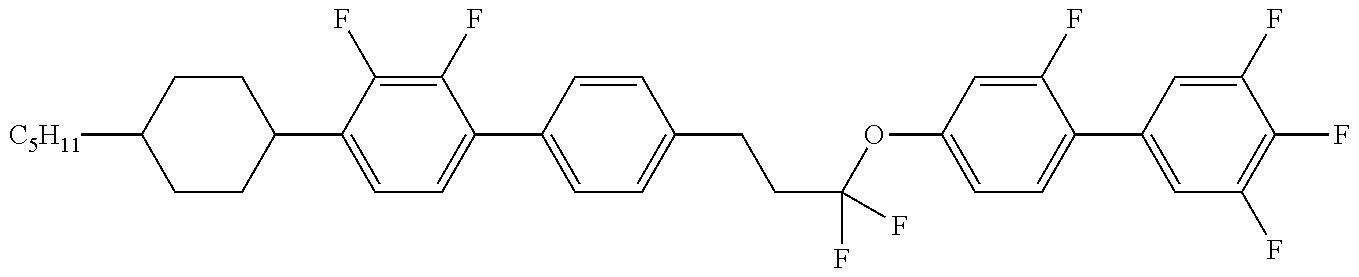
C1CC(C2=CC=C(C3=CC=C(CCC(OC4=CC=C(C5=CC(F)=C(F)C(F)=C5)C(F)=C4)(F)F)C=C3)C(F)=C2F)CCC1[C5H11]
